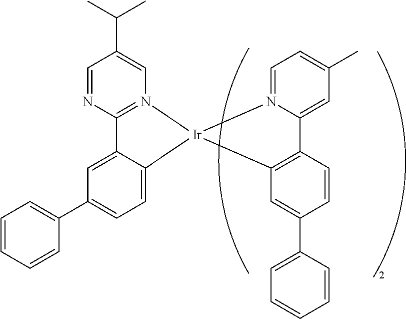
C12=N(C=C(C(C)C)C=N1)[Ir]1(C3=CC=C(C4=CC=CC=C4)C=C23)C2=C(C3=CC(C)=CC=N31)C=CC(C1=CC=CC=C1)=C2
